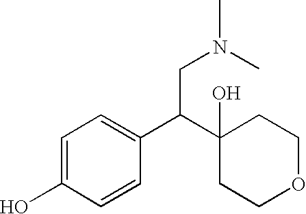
OC1=CC=C(C(C2(O)CCOCC2)CN(C)C)C=C1
